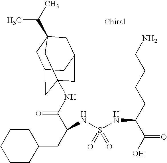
C1CCCCC1CC(C(NC12CC3CC(C(C)C)(CC(C1)C3)C2)=O)NS(NC(C(=O)O)CCCCN)(=O)=O
